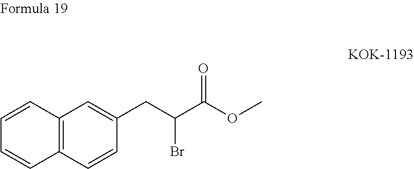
C1=CC2=C(C=C1)C=CC(CC(Br)C(OC)=O)=C2
